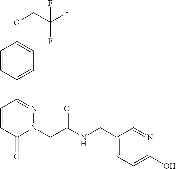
C1=CC(C2=NN(CC(NCC3=CC=C(O)N=C3)=O)C(=O)C=C2)=CC=C1OCC(F)(F)F
